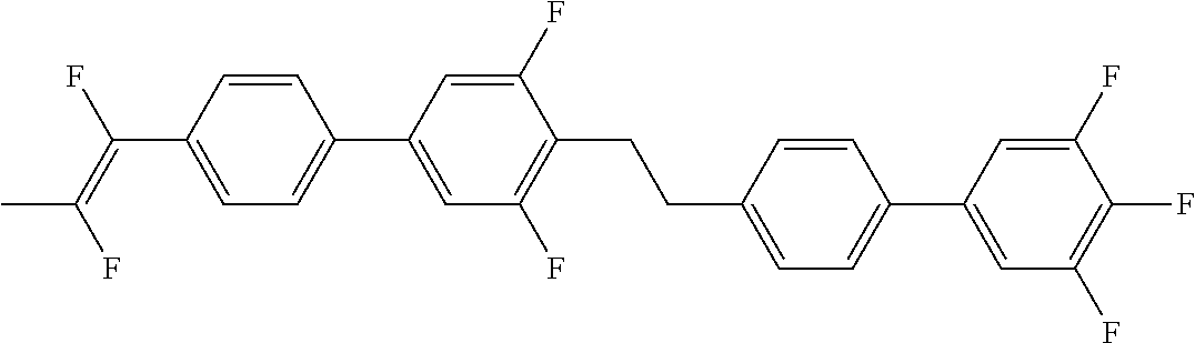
C(C1=CC=C(C2=CC(F)=C(F)C(F)=C2)C=C1)CC1=C(F)C=C(C2=CC=C(C(=C(F)C)F)C=C2)C=C1F
